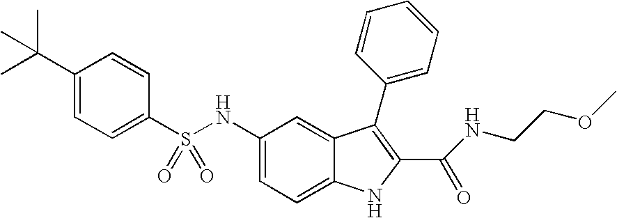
N(C1=CC=C2C(=C1)C(C1=CC=CC=C1)=C(C(=O)NCCOC)N2)S(C1=CC=C(C(C)(C)C)C=C1)(=O)=O
